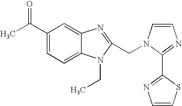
C1(C(C)=O)=CC=C2C(=C1)N=C(CN1C=CN=C1C1=NC=CS1)N2CC
